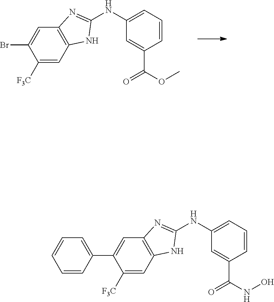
C1([F3C])=CC2=C(C=C1Br)N=C(NC1=CC=CC(C(OC)=O)=C1)N2.C1([F3C])=CC2=C(C=C1C1=CC=CC=C1)N=C(NC1=CC=CC(C(NO)=O)=C1)N2
